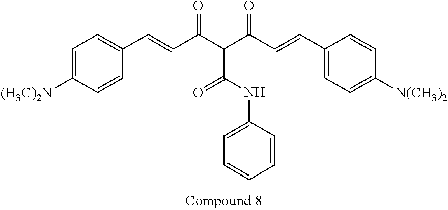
C1=C([(H3C)2N])C=CC(C=CC(C(C(C=CC2=CC=C([N(CH3)2])C=C2)=O)C(NC2=CC=CC=C2)=O)=O)=C1
